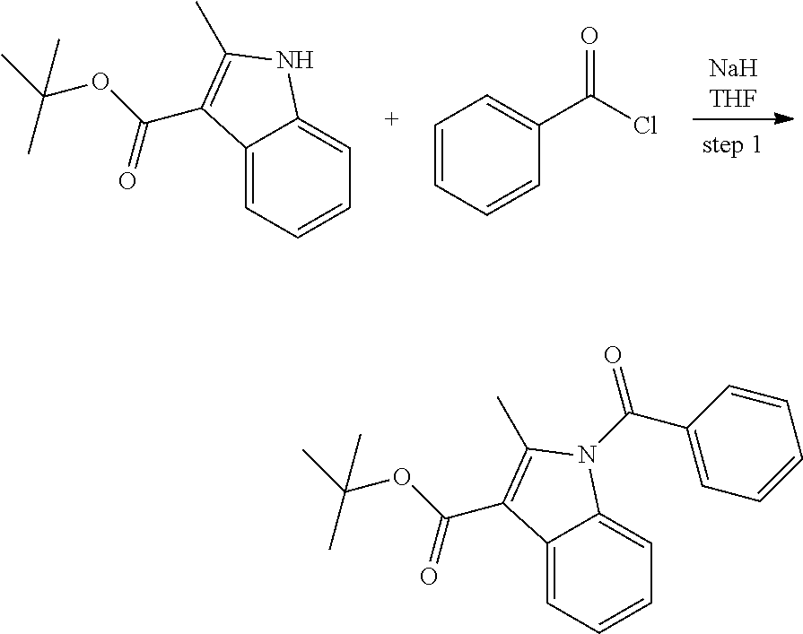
C12=CC=CC=C1NC(C)=C2C(OC(C)(C)C)=O.[NaHTHF].C1=CC=CC(C(Cl)=O)=C1.C12=CC=CC=C1N(C(C1=CC=CC=C1)=O)C(C)=C2C(OC(C)(C)C)=O
